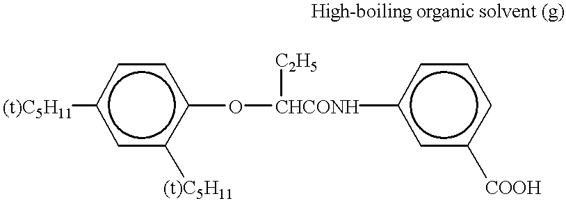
[(t)C5H11]c1cc([(t)C5H11])c(O[CHCONH]([C2H5])c2cc([COOH])ccc2)cc1
